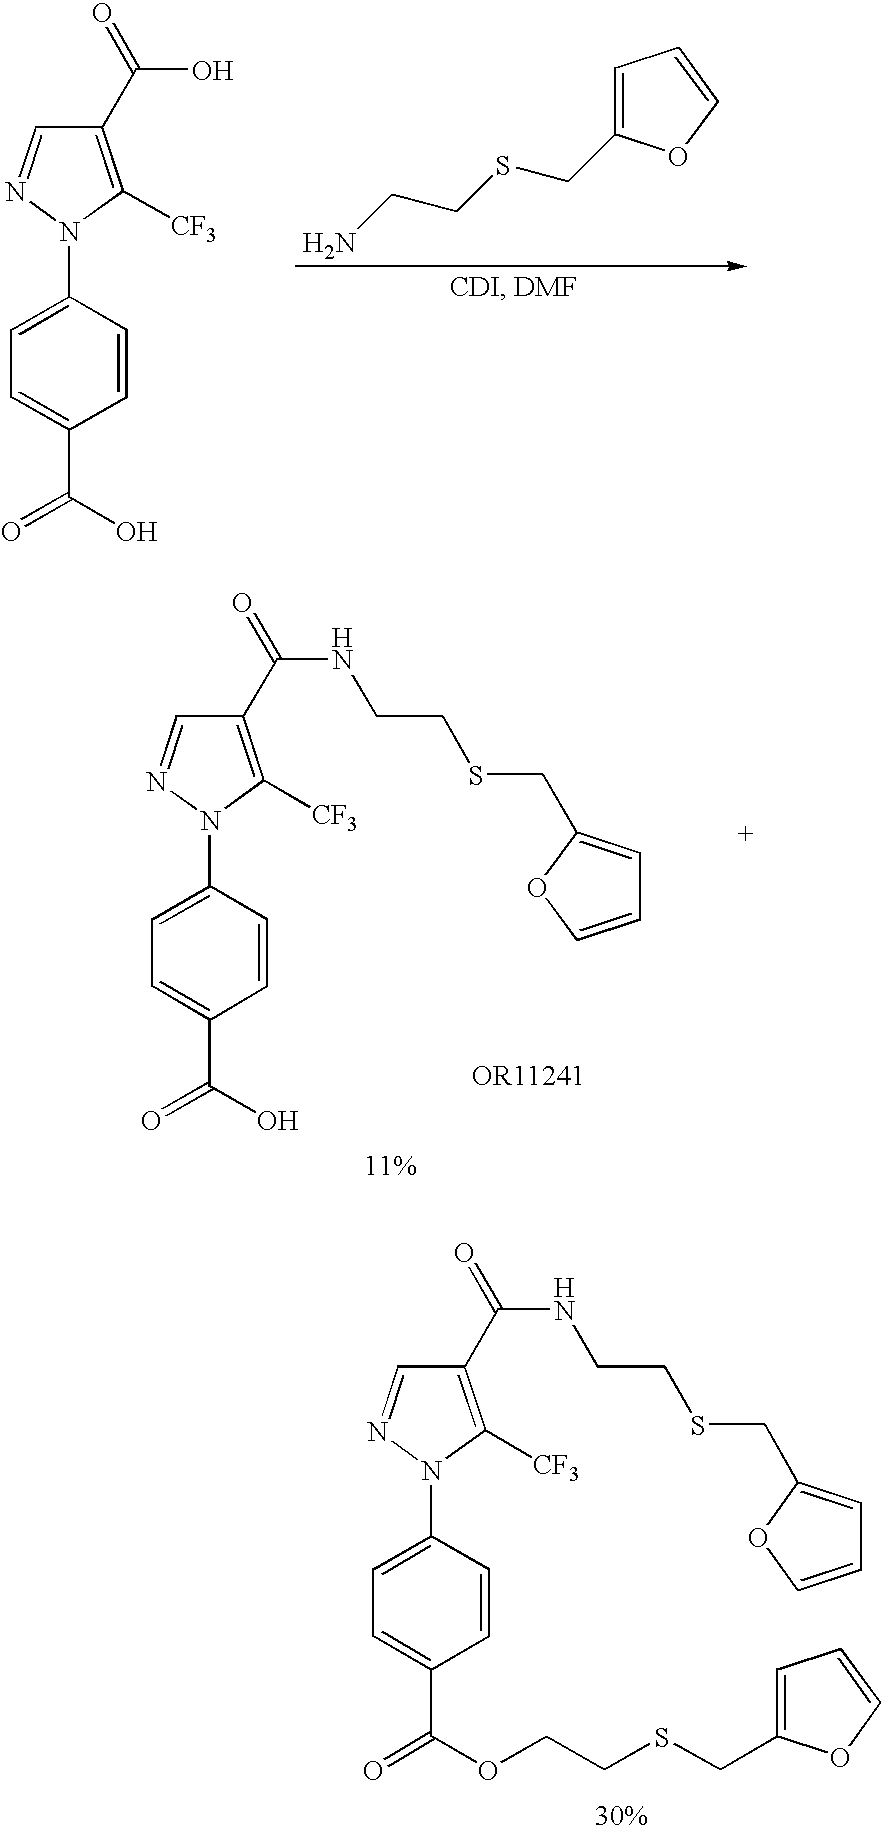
C1(C(=O)NCCSCC2=CC=CO2)=C([CF3])N(C2=CC=C(C(OCCSCC3=CC=CO3)=O)C=C2)N=C1.C1(C(=O)O)=C([CF3])N(C2=CC=C(C(O)=O)C=C2)N=C1.C1=C(CSCCN)OC=C1.C1(C(=O)NCCSCC2=CC=CO2)=C([CF3])N(C2=CC=C(C(O)=O)C=C2)N=C1
